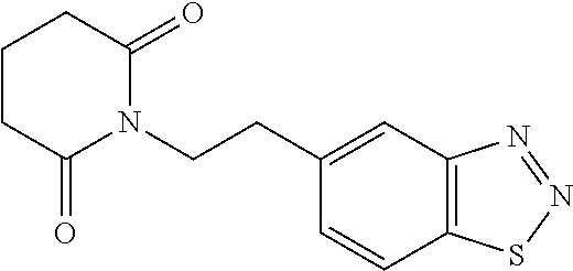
C1C(=O)N(CCC2=CC3=C(C=C2)SN=N3)C(=O)CC1
